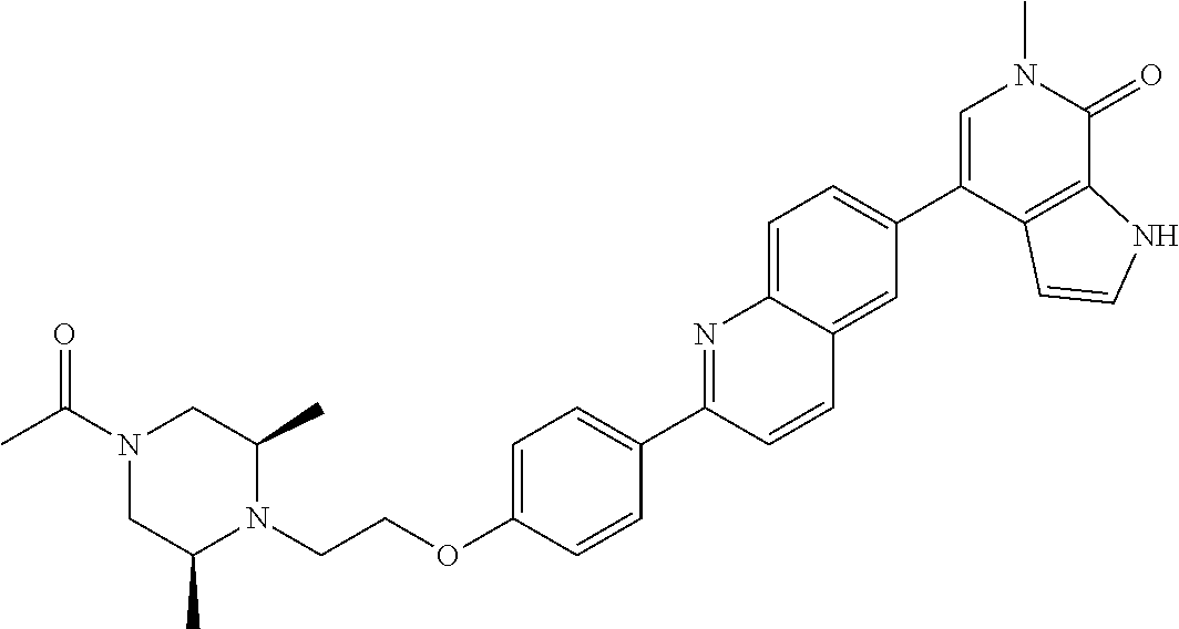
CC(N1CC(C)N(CCOC2=CC=C(C3=NC4=CC=C(C5=CN(C)C(=O)C6=C5C=CN6)C=C4C=C3)C=C2)C(C)C1)=O
